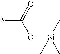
*C(=O)O[Si](C)(C)C
